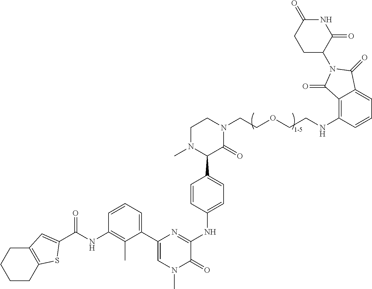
N1(C)C(C2=CC=C(NC3=NC(C4=CC=CC(NC(=O)C5=CC6=C(CCCC6)S5)=C4C)=CN(C)C3=O)C=C2)C(=O)N(CCOCCNC2=C3C(=CC=C2)C(=O)N(C2C(=O)NC(=O)CC2)C3=O)CC1
